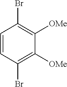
C1=CC(Br)=C([OMe])C([OMe])=C1Br
